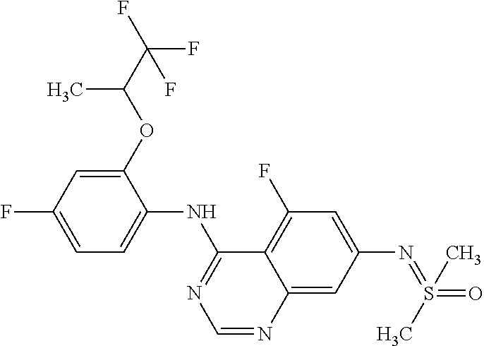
C1=C(F)C=C(OC(C)C(F)(F)F)C(NC2=NC=NC3=CC(N=S(=O)(C)C)=CC(F)=C23)=C1
